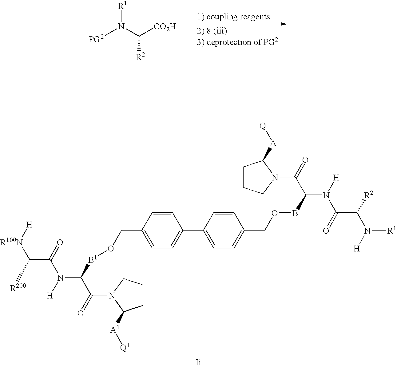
[PG2]N([R1])C([CO2H])[R2].[R100N](C([R200])C(=O)N([H])C([B1]OCC1=CC=C(C2=CC=C(COBC(N([H])C(=O)C(N([H])[R1])[R2])C(=O)N3C([A][Q])CCC3)C=C2)C=C1)C(=O)N1C([A1][Q1])CCC1)[H]
